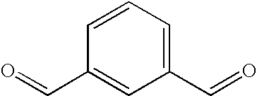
O=CC1=CC(C=O)=CC=C1
